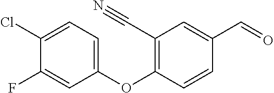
C1(OC2=C(C#N)C=C(C=O)C=C2)=CC=C(Cl)C(F)=C1
